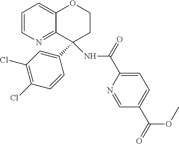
C12=CC=CN=C1C(C1=CC(Cl)=C(Cl)C=C1)(NC(C1=CC=C(C(OC)=O)C=N1)=O)CCO2
